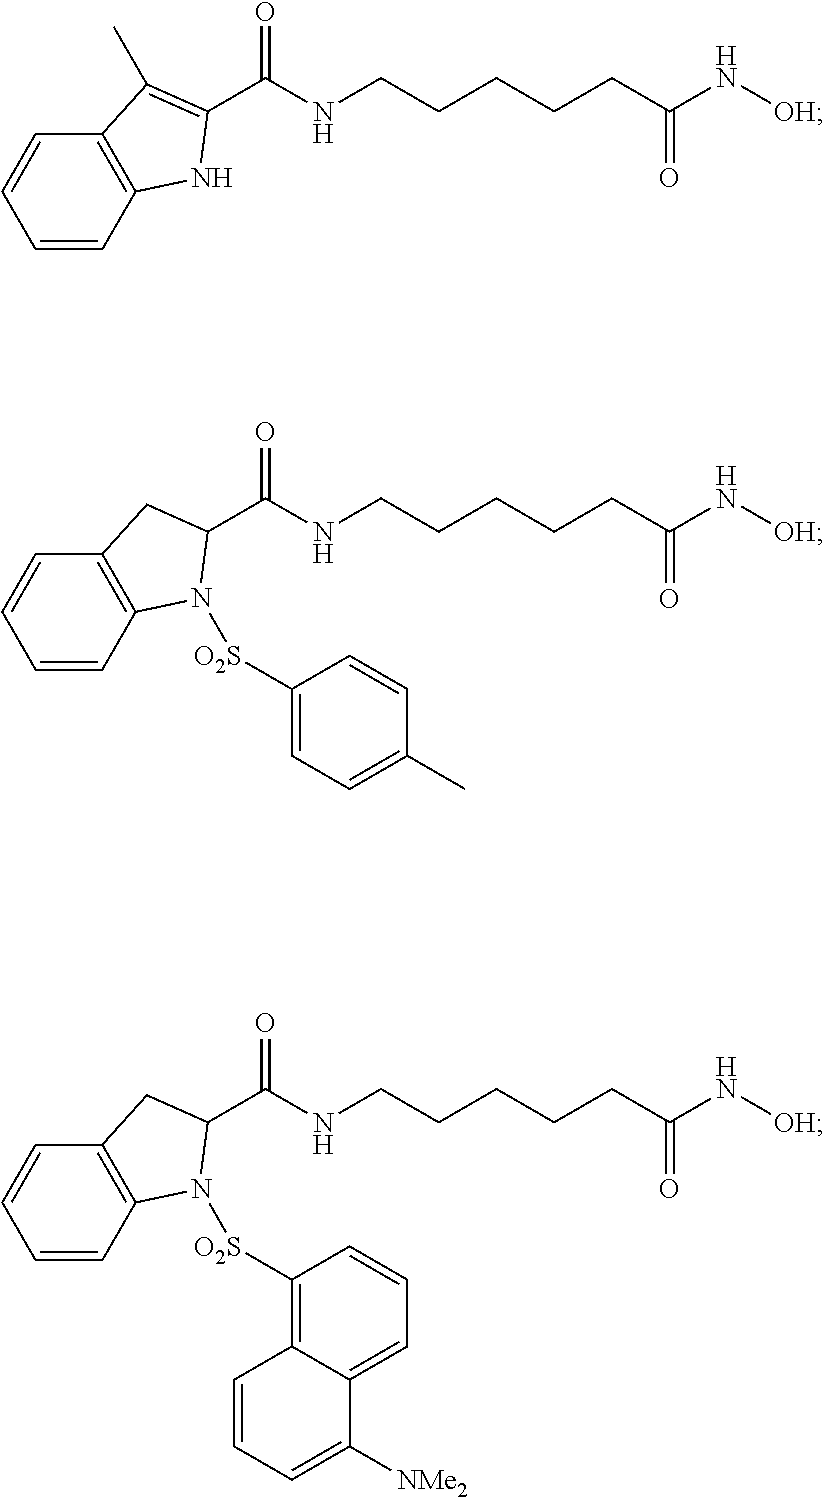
C1=CC2=C(C=C1)C(C)=C(C(NCCCCCC(N[OH])=O)=O)N2.C1=CC2=C(C=C1)CC(C(NCCCCCC(N[OH])=O)=O)N2[O2S]C1=CC=C(C)C=C1.C1=CC2=C(C=C1)CC(C(NCCCCCC(N[OH])=O)=O)N2[O2S]C1=C2C(=CC=C1)C([NMe2])=CC=C2
